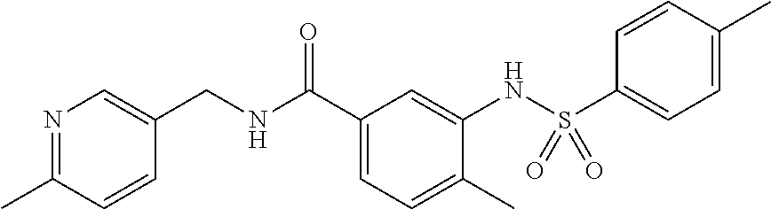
O=C(C1=CC=C(C)C(NS(C2=CC=C(C)C=C2)(=O)=O)=C1)NCC1=CN=C(C)C=C1
